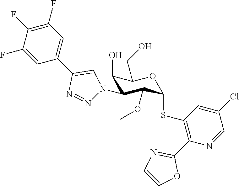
C1(O)C(N2N=NC(C3=CC(F)=C(F)C(F)=C3)=C2)C(OC)C(SC2=C(C3=NC=CO3)N=CC(Cl)=C2)OC1CO
